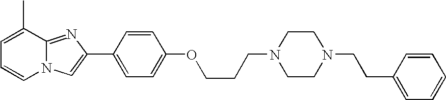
N12C(=NC(C3=CC=C(OCCCN4CCN(CCC5=CC=CC=C5)CC4)C=C3)=C1)C(C)=CC=C2
